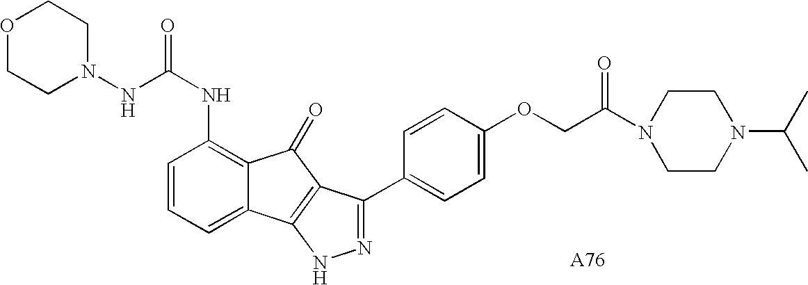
C(NC1=C2C(=CC=C1)C1=C(C2=O)C(C2=CC=C(OCC(N3CCN(C(C)C)CC3)=O)C=C2)=NN1)(=O)NN1CCOCC1
